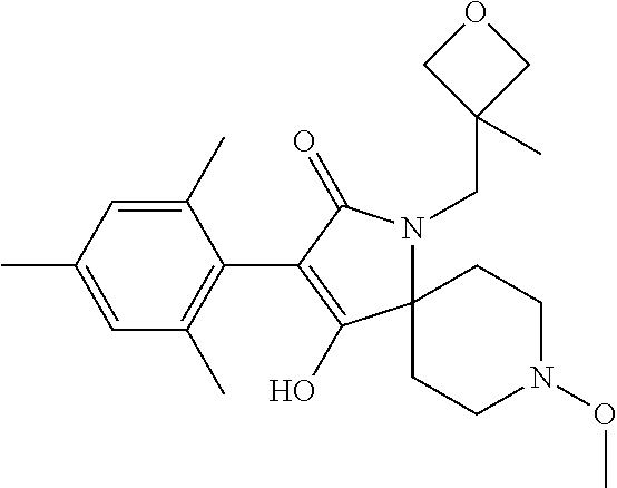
C12(N(CC3(C)COC3)C(=O)C(C3=C(C)C=C(C)C=C3C)=C1O)CCN(OC)CC2
